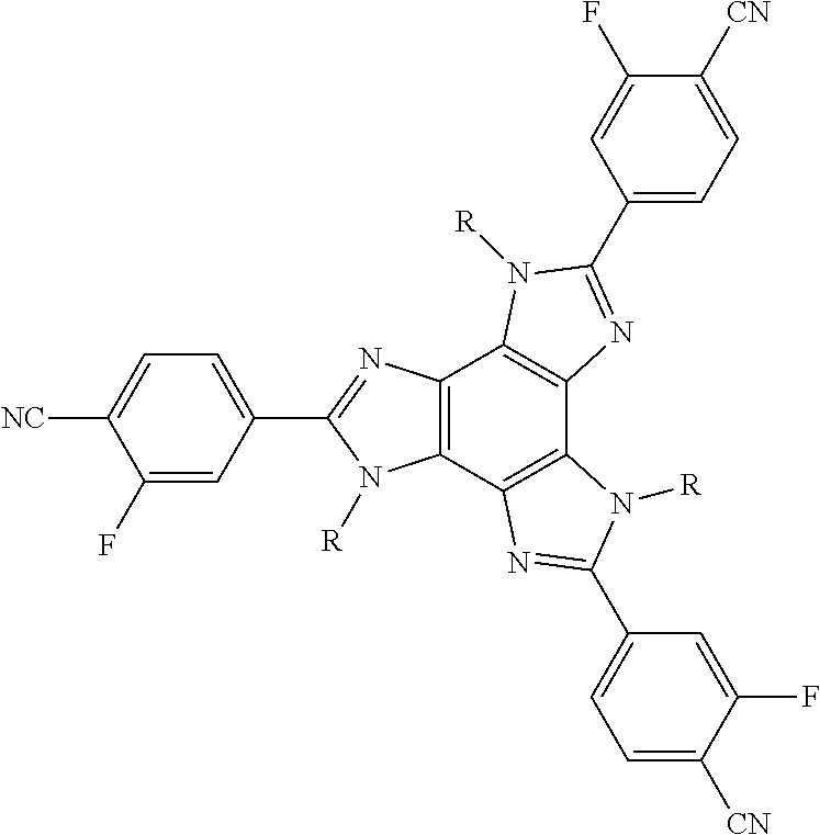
C1=C(C2=NC3=C(C4=C(C5=C3N([R])C(C3=CC=C([CN])C(F)=C3)=N5)N([R])C(C3=CC=C([NC])C(F)=C3)=N4)N2[R])C=C(F)C([CN])=C1
